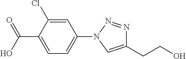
C1=C(C(O)=O)C(Cl)=CC(N2N=NC(CCO)=C2)=C1
